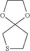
S1CCC2(C1)OCCO2
